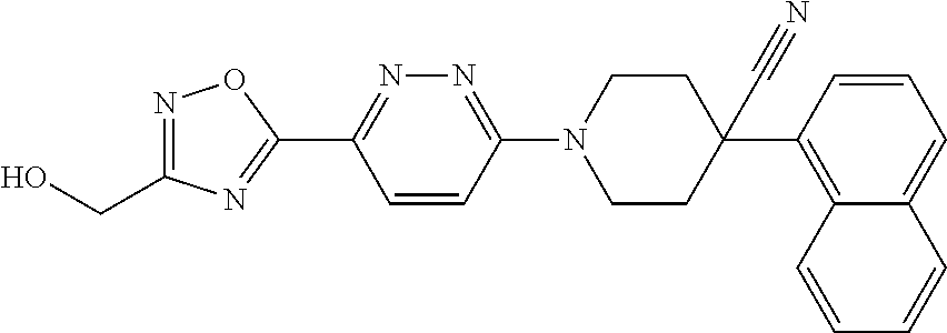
C(C1=NOC(C2=NN=C(N3CCC(C#N)(C4=C5C(=CC=C4)C=CC=C5)CC3)C=C2)=N1)O
